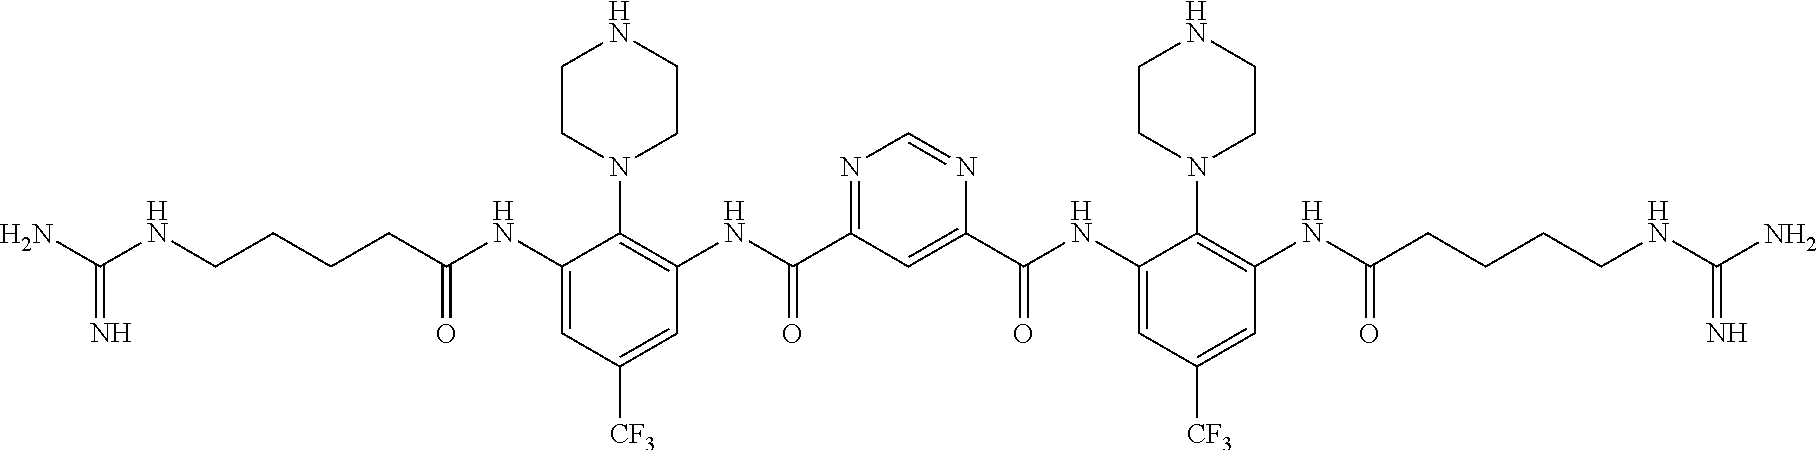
C(NCCCCC(NC1=CC([CF3])=CC(NC(C2=NC=NC(C(NC3=CC([CF3])=CC(NC(=O)CCCCNC(N)=N)=C3N3CCNCC3)=O)=C2)=O)=C1N1CCNCC1)=O)(N)=N
